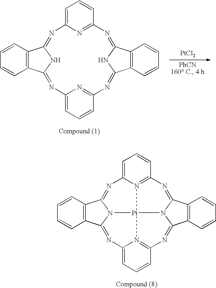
C1=CC2=C(C=C1)C1=NC3=CC=CC(=N3)N=C3C4=C(C=CC=C4)C(=NC4=NC(=CC=C4)N=C2N1)N3.[PtCl2].C1=CC2=C(C=C1)C1=NC3=CC=CC4=N3[Pt]35N1C2=NC1=CC=CC(=N13)N=C1C2=C(C=CC=C2)C(=N4)N15
